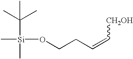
C[Si](OCCC=C[CH2OH])(C(C)(C)C)C
